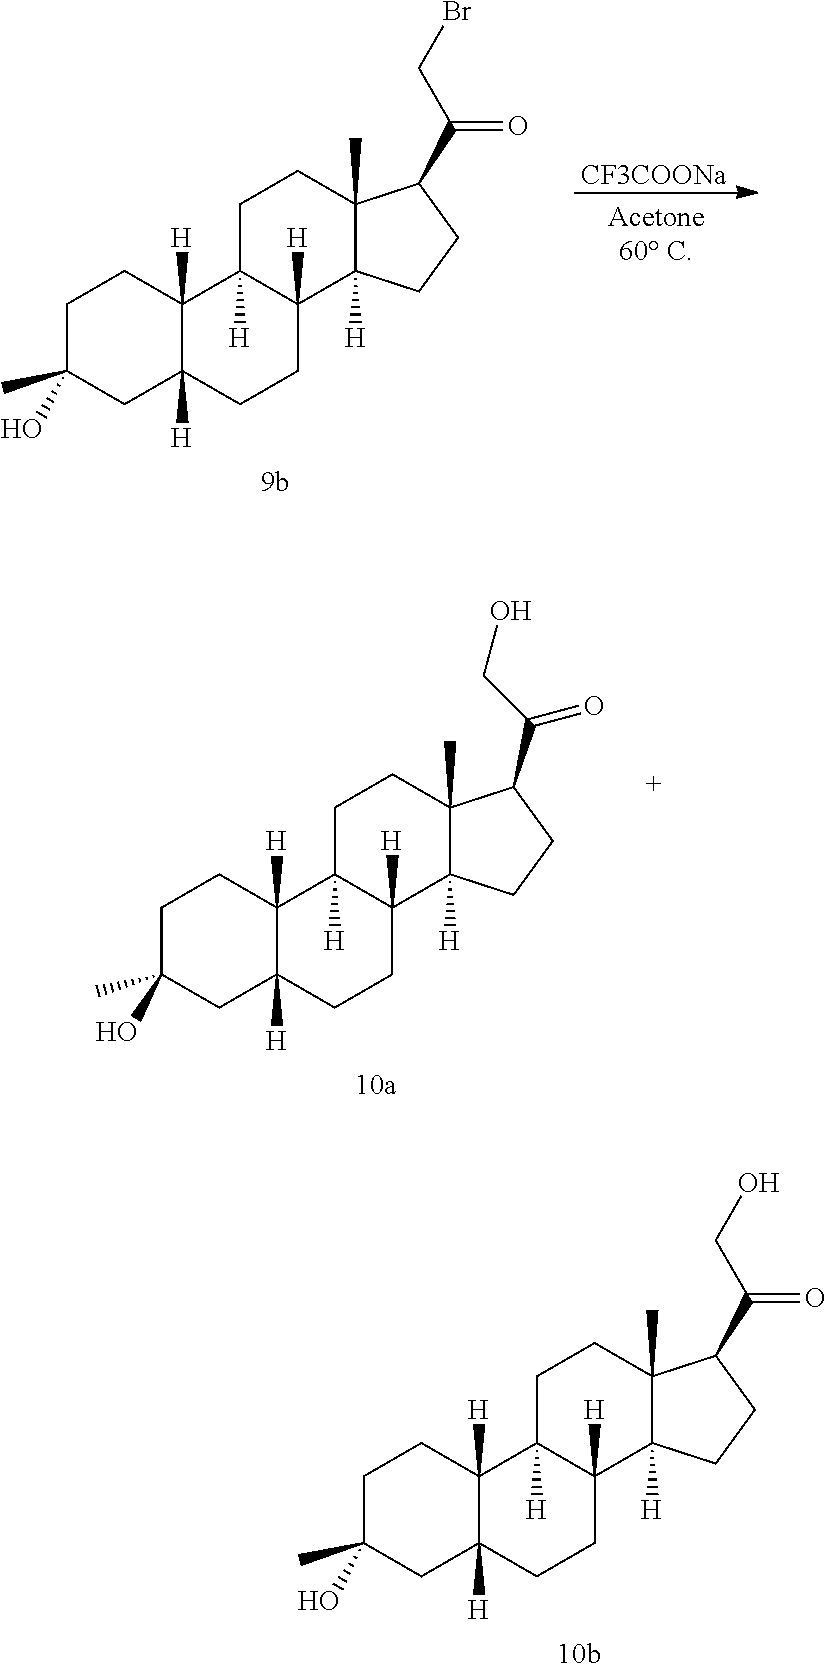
C1C(O)(C)CC2([H])C([H])(C1)C1([H])C([H])(CC2)C2([H])C(C)(CC1)C(C(CBr)=O)CC2.[CF3COONa].C1C(O)(C)CC2([H])C([H])(C1)C1([H])C([H])(CC2)C2([H])C(C)(CC1)C(C(CO)=O)CC2.C1C(O)(C)CC2([H])C([H])(C1)C1([H])C([H])(CC2)C2([H])C(C)(CC1)C(C(CO)=O)CC2
